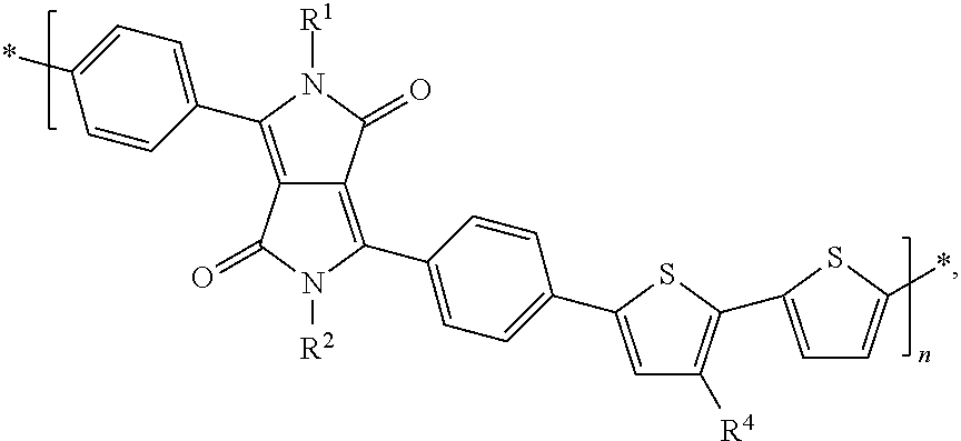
C12=C(C3=CC=C(*)C=C3)N([R1])C(=O)C1=C(C1=CC=C(C3=CC([R4])=C(C4=CC=C(*)S4)S3)C=C1)N([R2])C2=O
